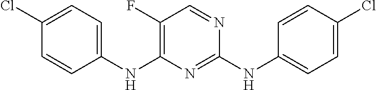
C1(NC2=C(F)C=NC(NC3=CC=C(Cl)C=C3)=N2)=CC=C(Cl)C=C1
